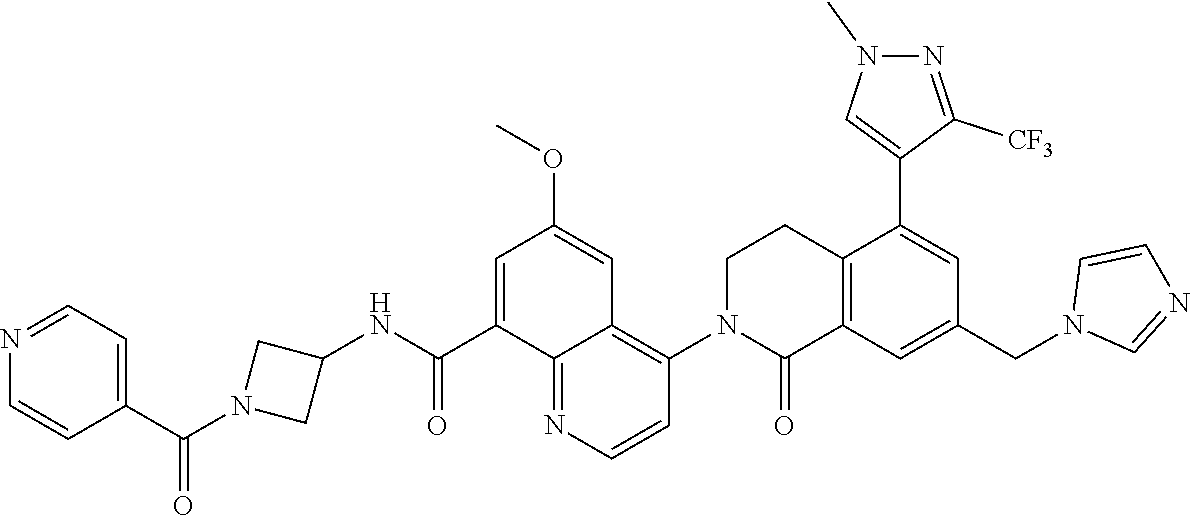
C12=C(C=C(CN3C=NC=C3)C=C1C1=CN(C)N=C1[CF3])C(=O)N(C1=C3C(=NC=C1)C(C(NC1CN(C(=O)C4=CC=NC=C4)C1)=O)=CC(OC)=C3)CC2
